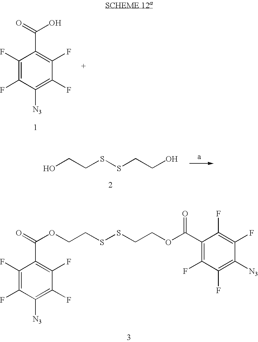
C1(F)=C(F)C([N3])=C(F)C(F)=C1C(=O)O.OCCSSCCO.C1(F)=C(F)C([N3])=C(F)C(F)=C1C(OCCSSCCOC(C1=C(F)C(F)=C([N3])C(F)=C1F)=O)=O
